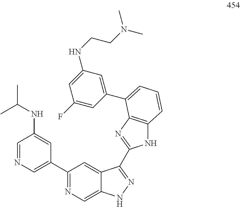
C1=NC=C(C2=NC=C3C(=C2)C(C2=NC4=C(N2)C=CC=C4C2=CC(NCCN(C)C)=CC(F)=C2)=NN3)C=C1NC(C)C
